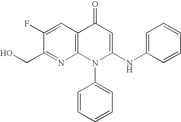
C1(CO)=NC2=C(C=C1F)C(=O)C=C(NC1=CC=CC=C1)N2C1=CC=CC=C1
